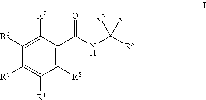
C1([R8])=C(C(NC([R5])([R3])[R4])=O)C([R7])=C([R2])C([R6])=C1[R1]
